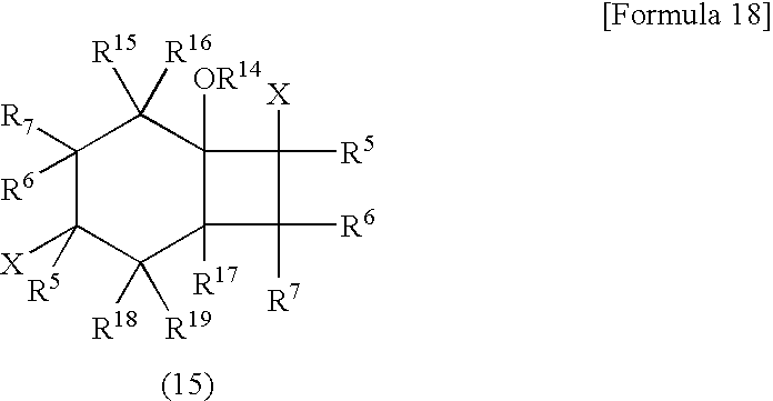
C1([R7])([R6])C([X])([R5])C([R18])([R19])C2([R17])C([OR14])(C1([R15])[R16])C([X])([R5])C2([R6])[R7]
